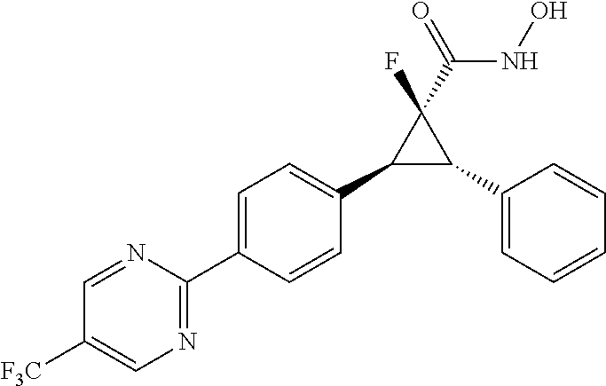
C1(C2=CC=C(C3=NC=C([F3C])C=N3)C=C2)C(C2=CC=CC=C2)C1(F)C(NO)=O
